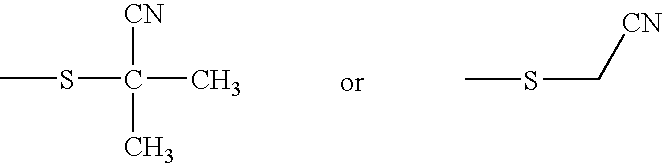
[CN]C(SC)(C)C.[CN]CSC
